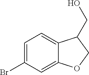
C1=C(Br)C=C2C(=C1)C(CO)CO2
